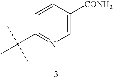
C1=CC(C(C)(C)C)=NC=C1[CONH2]
